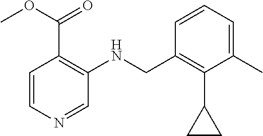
C1=CN=CC(NCC2=C(C3CC3)C(C)=CC=C2)=C1C(OC)=O
